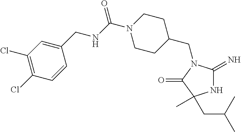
C1C(CN2C(=N)NC(C)(CC(C)C)C2=O)CCN(C(NCC2=CC(Cl)=C(Cl)C=C2)=O)C1
